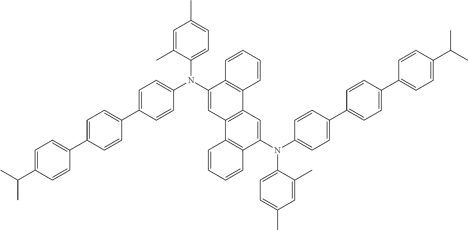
C1=C(C(C)C)C=CC(C2=CC=C(C3=CC=C(N(C4=CC5=C(C6=C4C=CC=C6)C=C(N(C4=CC=C(C6=CC=C(C7=CC=C(C(C)C)C=C7)C=C6)C=C4)C4=CC=C(C)C=C4C)C4=C5C=CC=C4)C4=CC=C(C)C=C4C)C=C3)C=C2)=C1
